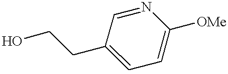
OCCC1=CC=C([OMe])N=C1
